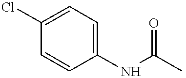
C1(Cl)=CC=C(NC(C)=O)C=C1
